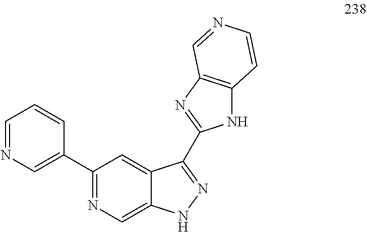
C1=NC=C(C2=NC=C3C(=C2)C(C2=NC4=C(N2)C=CN=C4)=NN3)C=C1
